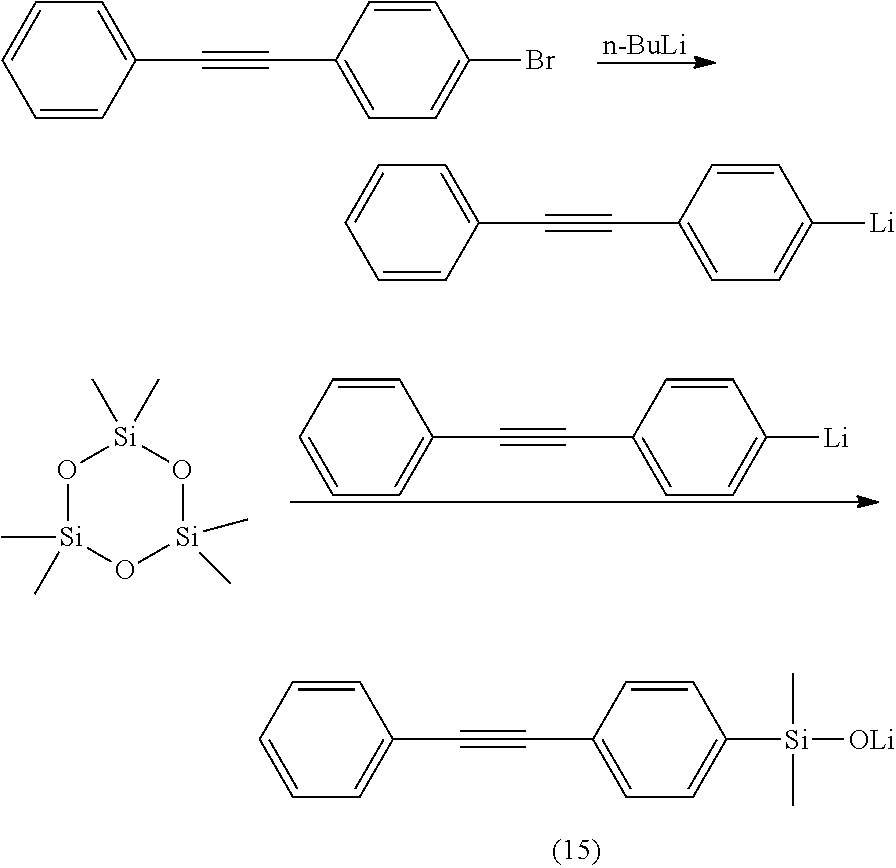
C1=CC=CC(C#CC2=CC=C([Si]([OLi])(C)C)C=C2)=C1.[n-BuLi].C1=CC(C#CC2=CC=C(Br)C=C2)=CC=C1.O1[Si](C)(C)O[Si](C)(C)O[Si]1(C)C.C1=CC=CC(C#CC2=CC=C([Li])C=C2)=C1.C1=CC(C#CC2=CC=C([Li])C=C2)=CC=C1
